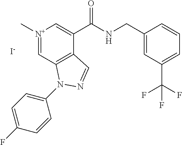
[N+]1(C)=CC2=C(C(C(NCC3=CC(C(F)(F)F)=CC=C3)=O)=C1)C=NN2C1=CC=C(F)C=C1.[I-]
